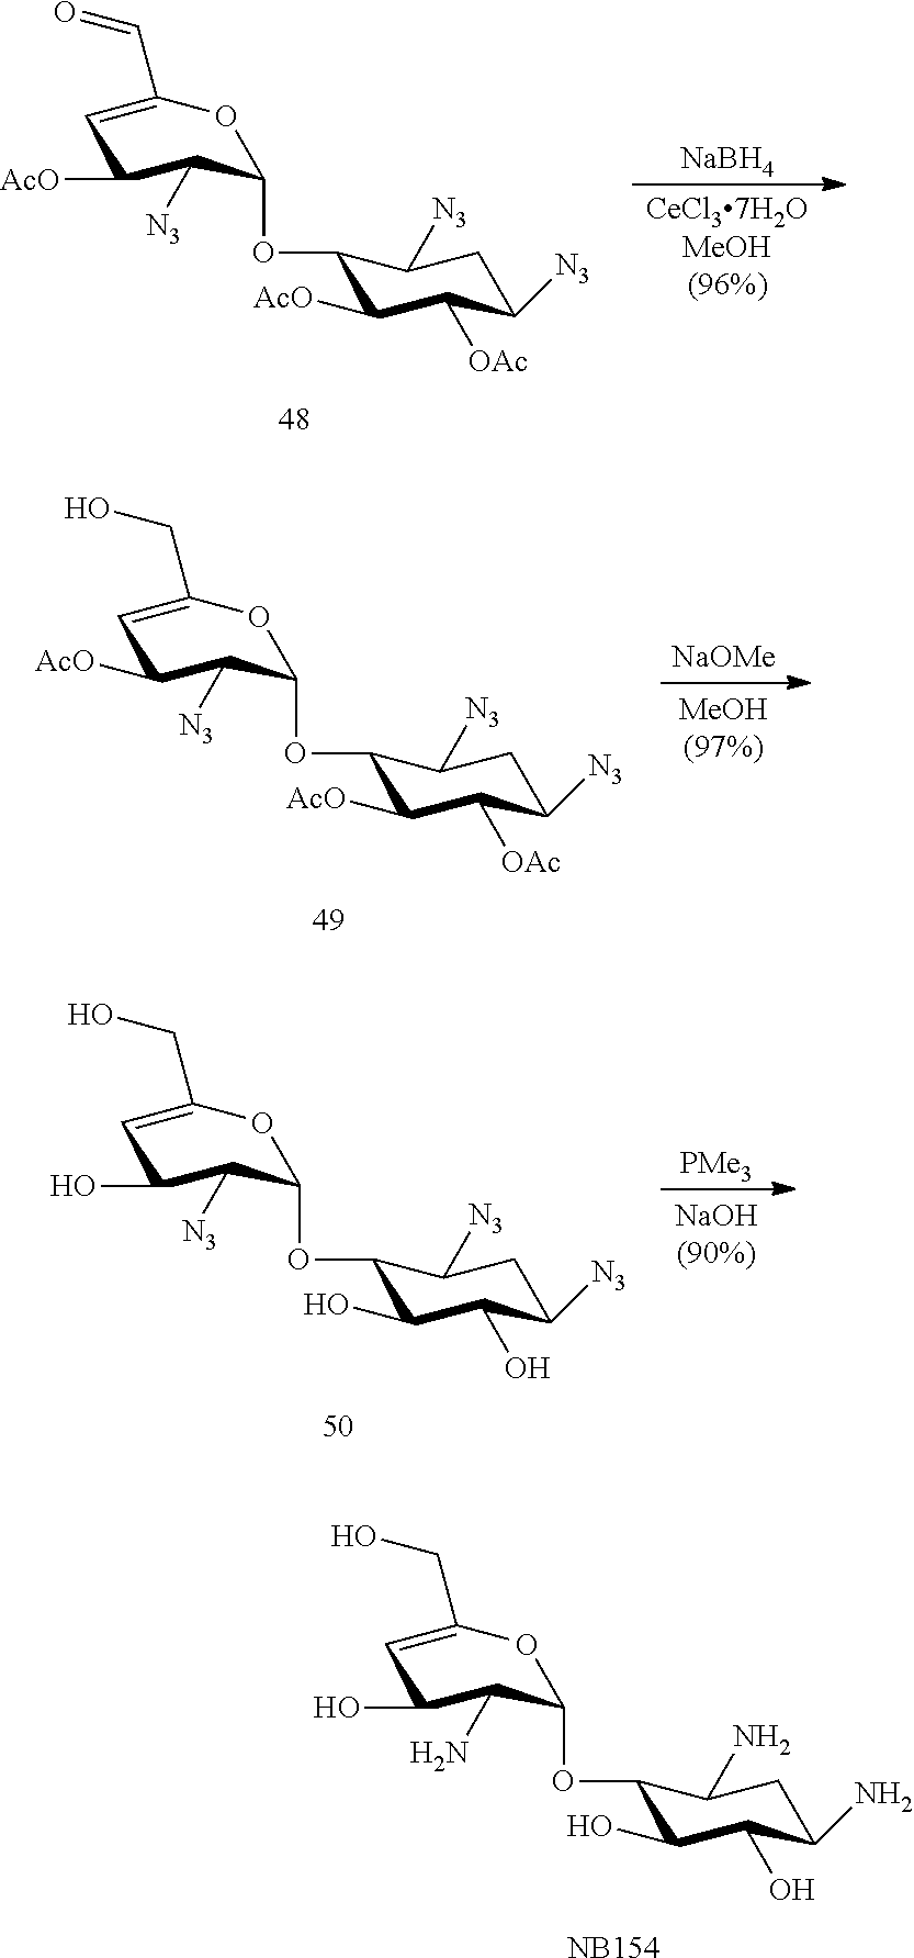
C1(O)C(N)C(OC2C(O)C(O)C(N)CC2N)OC(CO)=C1.[NB154].C1([AcO])C([N3])C(OC2C([AcO])C([OAc])C([N3])CC2[N3])OC(C=O)=C1.[NaBH4].[CeCl37H2OMeOH(96%)].C1([AcO])C([N3])C(OC2C([AcO])C([OAc])C([N3])CC2[N3])OC(CO)=C1.[NaOMe].[MeOH(97%)].[PMe3].[NaOH(90%)].C1(O)C([N3])C(OC2C(O)C(O)C([N3])CC2[N3])OC(CO)=C1
